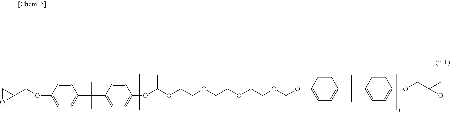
C1=CC(OCC2CO2)=CC=C1C(C)(C)C1=CC=C(OC(OCCOCCOCCOC(OC2=CC=C(C(C)(C)C3=CC=C(OCC4OC4)C=C3)C=C2)C)C)C=C1
